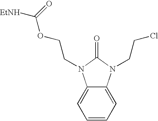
C1=CC=C2C(=C1)N(CCOC([EtNH])=O)C(=O)N2CCCl
